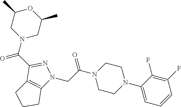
C1(C(N2CC(C)OC(C)C2)=O)=NN(CC(N2CCN(C3=CC=CC(F)=C3F)CC2)=O)C2=C1CCC2
